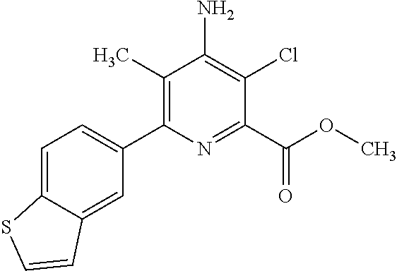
C1(C)=C(C2=CC=C3C(=C2)C=CS3)N=C(C(OC)=O)C(Cl)=C1N
